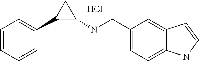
C1=CC=CC(C2C(NCC3=CC=C4C(=C3)C=CN4)C2)=C1.Cl
